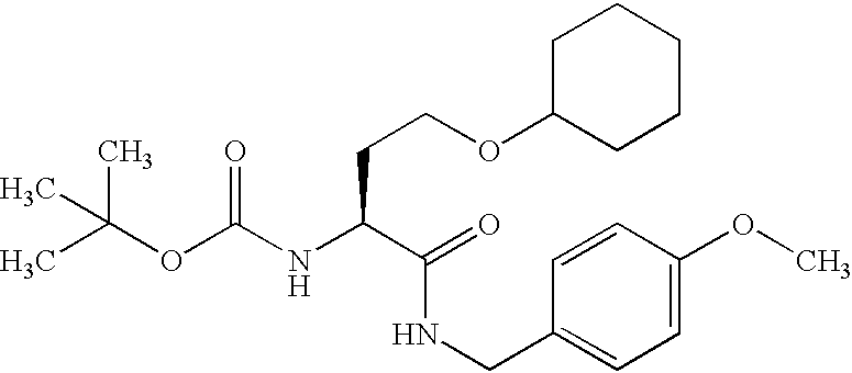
CC(OC(NC(C(NCC1=CC=C(OC)C=C1)=O)CCOC1CCCCC1)=O)(C)C
